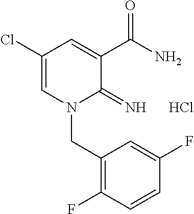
C1(Cl)=CN(CC2=C(F)C=CC(F)=C2)C(=N)C(C(N)=O)=C1.Cl
